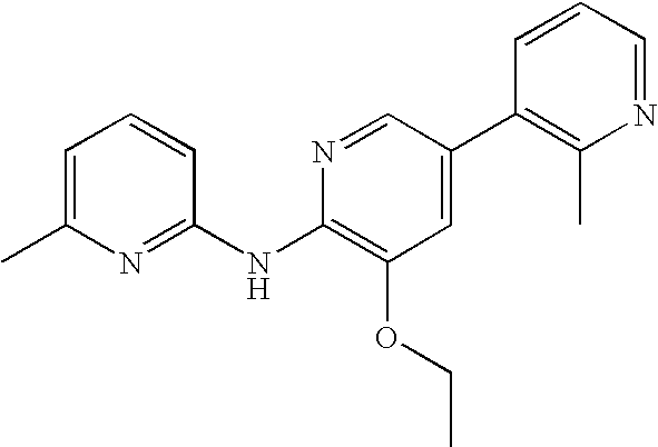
C1=C(C)N=C(NC2=C(OCC)C=C(C3=C(C)N=CC=C3)C=N2)C=C1
